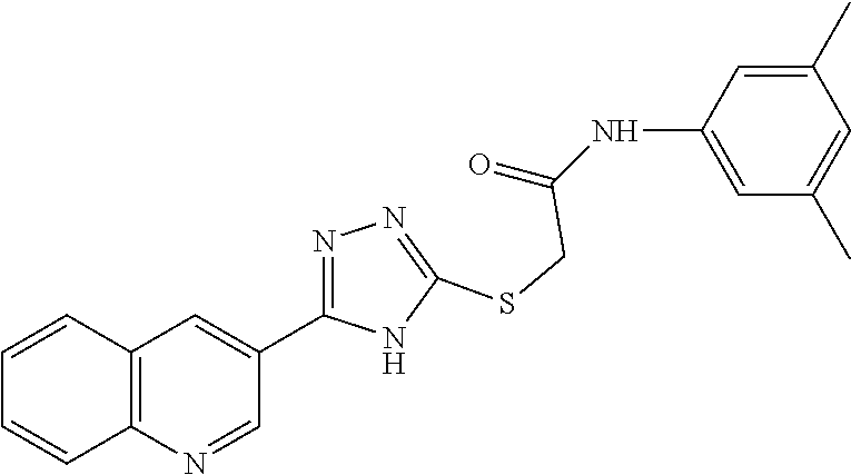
C1=C(NC(=O)CSC2=NN=C(C3=CC4=C(N=C3)C=CC=C4)N2)C=C(C)C=C1C
